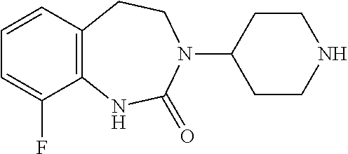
C12=C(NC(=O)N(C3CCNCC3)CC1)C(F)=CC=C2
